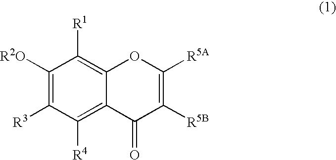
C1([R2O])=C([R3])C([R4])=C2C(=C1[R1])OC([R5A])=C([R5B])C2=O
